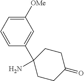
C1=CC=C([OMe])C=C1C1(N)CCC(=O)CC1
